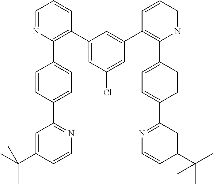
C1(C2=C(C3=CC=C(C4=NC=CC(C(C)(C)C)=C4)C=C3)N=CC=C2)=CC(Cl)=CC(C2=C(C3=CC=C(C4=NC=CC(C(C)(C)C)=C4)C=C3)N=CC=C2)=C1
